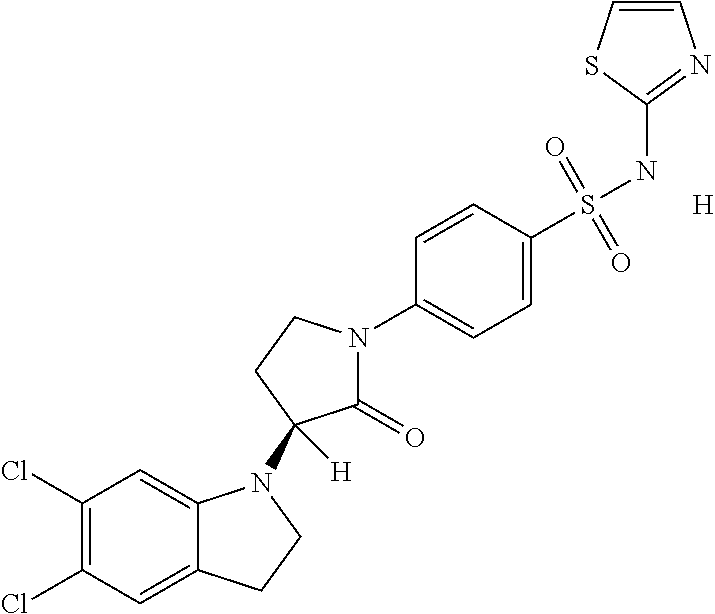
C1(Cl)=C(Cl)C=C2C(=C1)N(C1([H])C(=O)N(C3=CC=C(S(NC4=NC=CS4)(=O)=O)C=C3)CC1)CC2.[H]
